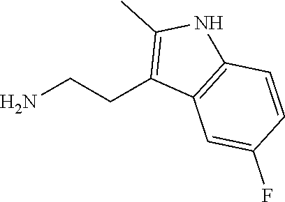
NCCC1=C(C)NC2=C1C=C(F)C=C2
